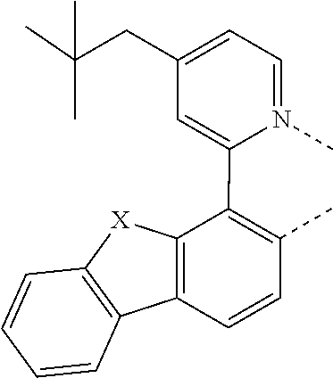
C1=N(C)C(C2=C(C)C=CC3=C2[X]C2=C3C=CC=C2)=CC(CC(C)(C)C)=C1
